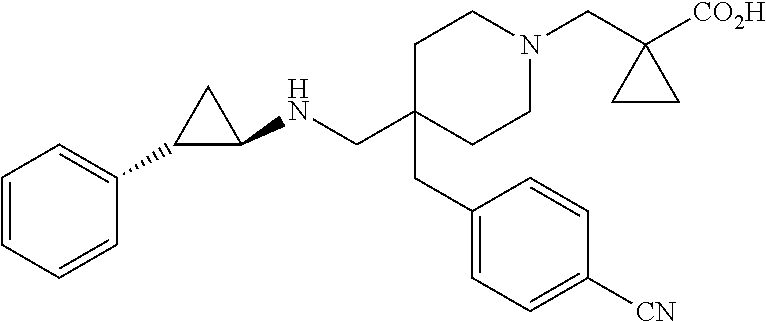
C1C(CC2=CC=C([CN])C=C2)(CNC2CC2C2=CC=CC=C2)CCN(CC2([CO2H])CC2)C1
